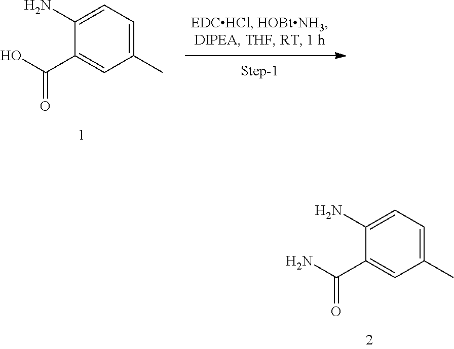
C1(C(N)=O)=CC(C)=CC=C1N.C1(C(O)=O)=CC(C)=CC=C1N
